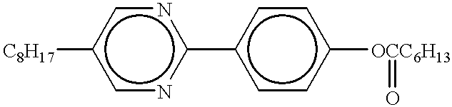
c1nc(-c2ccc([OCC6H13]=O)cc2)ncc1[C8H17]
